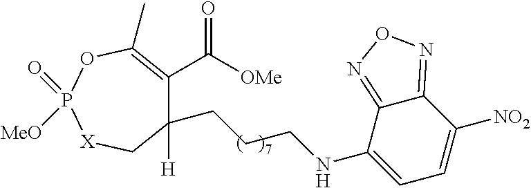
C1(CCCNC2=CC=C([NO2])C3=NON=C23)([H])C(C([OMe])=O)=C(C)OP(=O)([MeO])[X]C1
